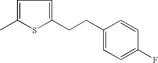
C1=C(C)SC(CCC2=CC=C(F)C=C2)=C1
